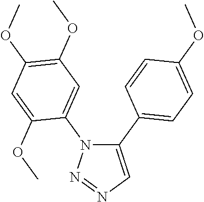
C1(C2=CC=C(OC)C=C2)=CN=NN1C1=CC(OC)=C(OC)C=C1OC
